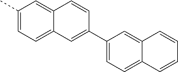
C1(C)=CC=C2C(=C1)C=CC(C1=CC=C3C(=C1)C=CC=C3)=C2
